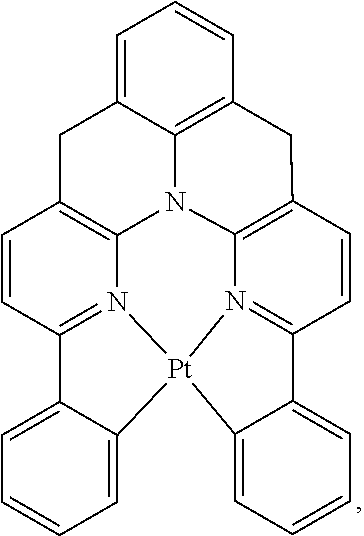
C1=CC2=N3C4=C1CC1=CC=CC5=C1N4C1=C(C=CC4=N1[Pt]3(C1=CC=CC=C21)C1=CC=CC=C41)C5
